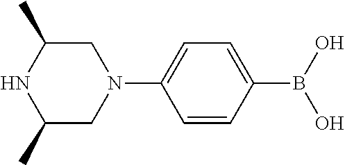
C1(C)CN(C2=CC=C(B(O)O)C=C2)CC(C)N1
